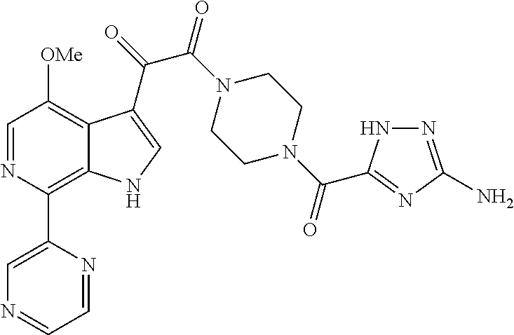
C1=NC(C2=CN=CC=N2)=C2C(=C1[OMe])C(C(=O)C(N1CCN(C(=O)C3=NC(N)=NN3)CC1)=O)=CN2
